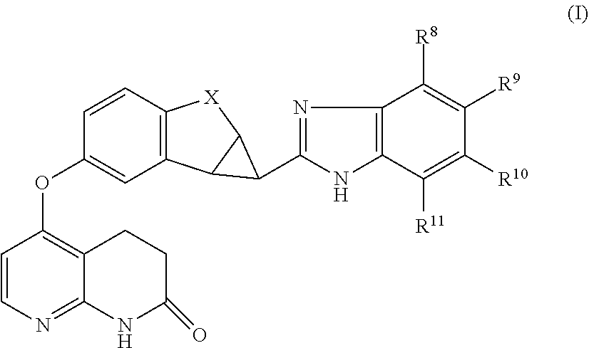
C1=CN=C2C(=C1OC1=CC3=C(C=C1)[X]C1C3C1C1=NC3=C(N1)C([R11])=C([R10])C([R9])=C3[R8])CCC(=O)N2
